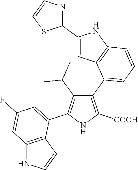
C1(C2=CC=CC3=C2C=C(C2=NC=CS2)N3)=C([COOH])NC(C2=CC(F)=CC3=C2C=CN3)=C1C(C)C
